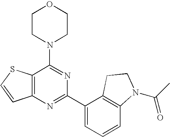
C1CN(C2=NC(C3=CC=CC4=C3CCN4C(C)=O)=NC3=C2SC=C3)CCO1
